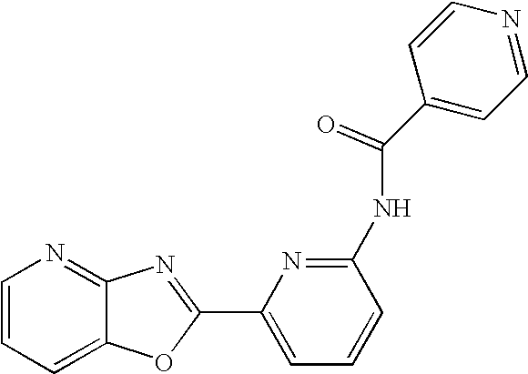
C1=CC=C2C(=N1)N=C(C1=CC=CC(NC(C3=CC=NC=C3)=O)=N1)O2
